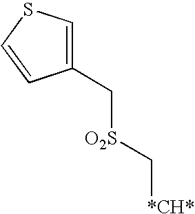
C1(C[O2S]C[*CH*])=CSC=C1
